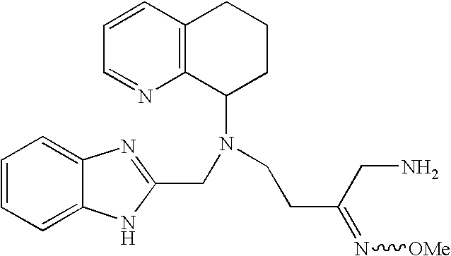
C1=CC=C2C(=C1)N=C(CN(C1CCCC3=C1N=CC=C3)CCC(CN)=N[OMe])N2
